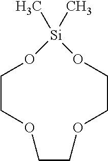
O1[Si](C)(C)OCCOCCOCC1
